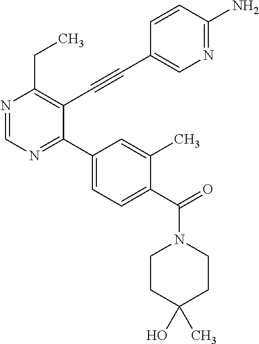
N1=CN=C(C2=CC=C(C(=O)N3CCC(C)(O)CC3)C(C)=C2)C(C#CC2=CN=C(N)C=C2)=C1CC
